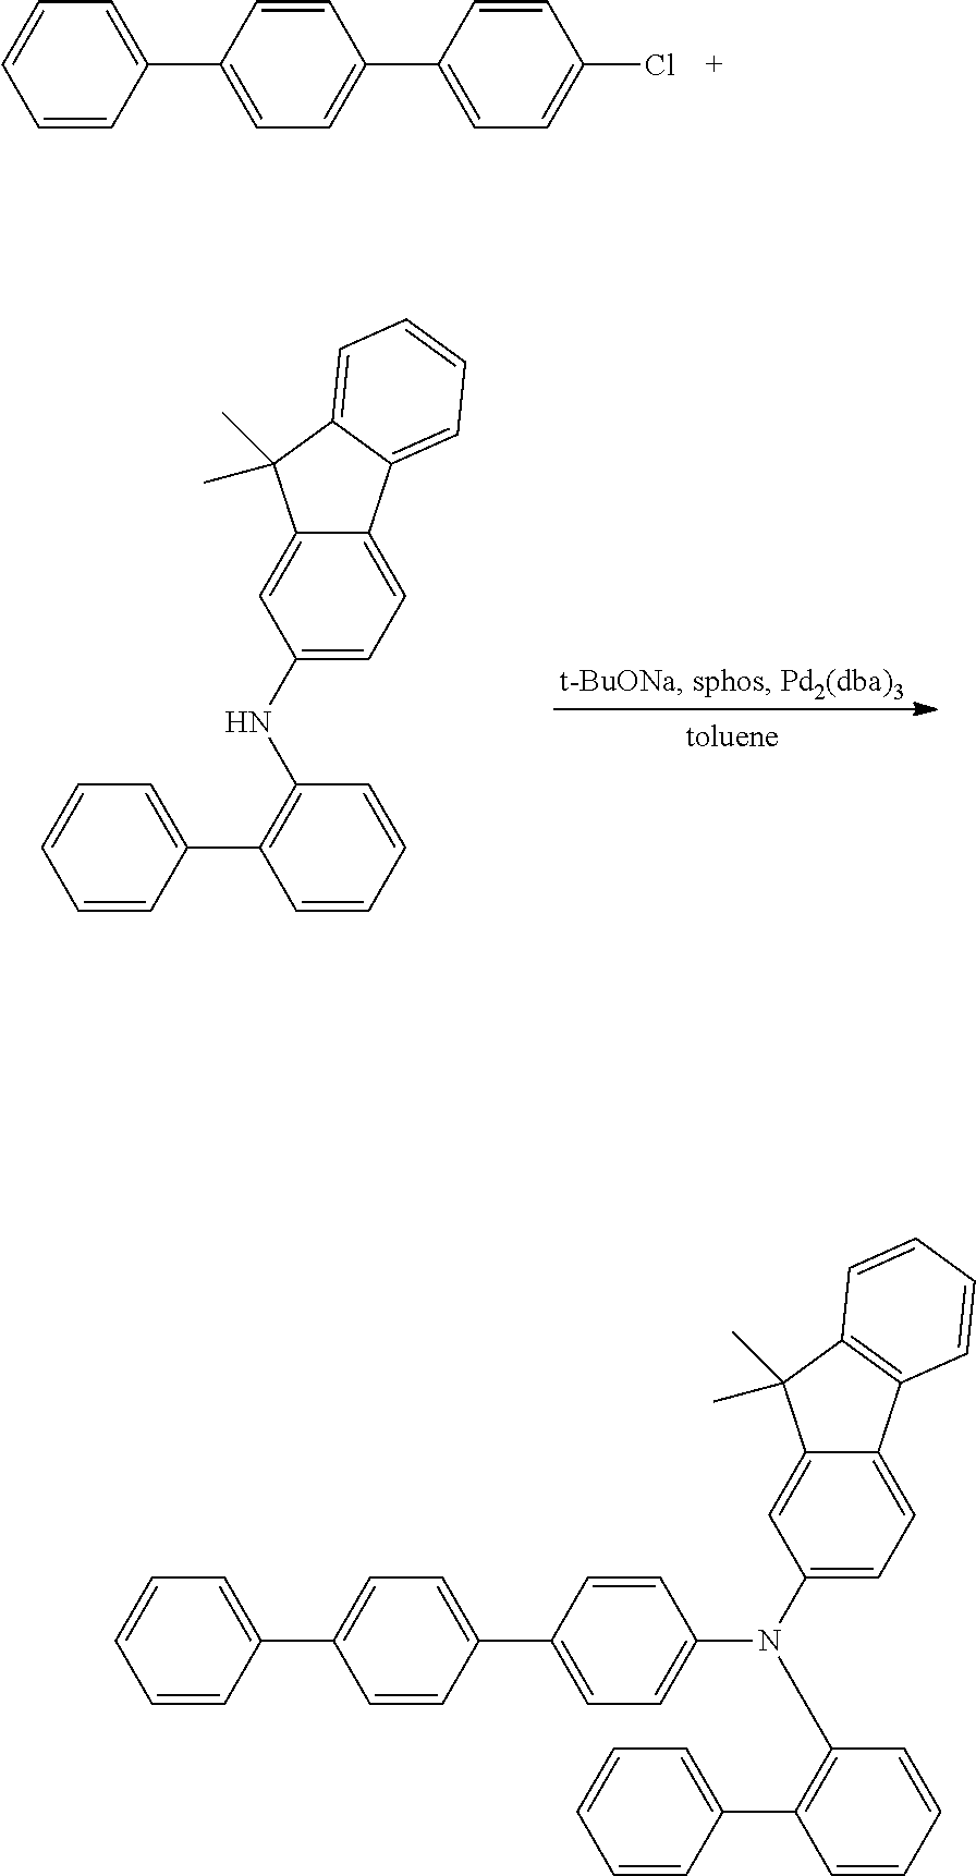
N(C1=CC=C2C(=C1)C(C)(C)C1=CC=CC=C21)C1=C(C2=CC=CC=C2)C=CC=C1.C1(C2=CC=CC=C2)=CC=C(C2=CC=C(Cl)C=C2)C=C1.C1(C2=CC=CC=C2)=CC=C(C2=CC=C(N(C3=CC=C4C(=C3)C(C)(C)C3=C4C=CC=C3)C3=C(C4=CC=CC=C4)C=CC=C3)C=C2)C=C1
